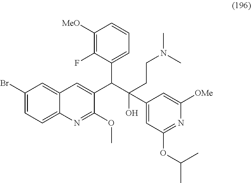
C1(Br)=CC=C2C(=C1)C=C(C(C1=CC=CC([MeO])=C1F)C(O)(CCN(C)C)C1=CC(OC(C)C)=NC([OMe])=C1)C(OC)=N2
